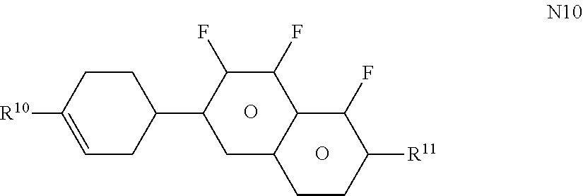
O.O.C1(C2CCC([R10])=CC2)CC2C(C(F)C1F)C(F)C([R11])CC2
